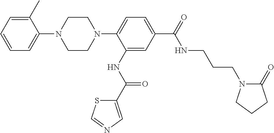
C1=CC=C(C)C(N2CCN(C3=CC=C(C(=O)NCCCN4C(=O)CCC4)C=C3NC(C3=CN=CS3)=O)CC2)=C1
